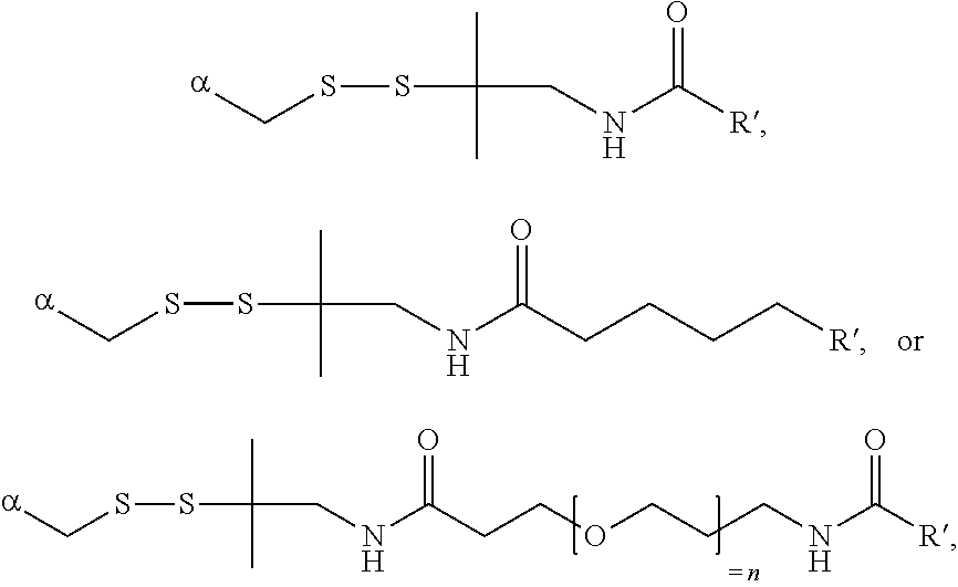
[a]CSSC(CNC(=O)CCCC[R])(C)C.[a]CSSC(CNC(=O)CCOCCCNC([R])=O)(C)C.[a]CSSC(CNC(=O)[R])(C)C
